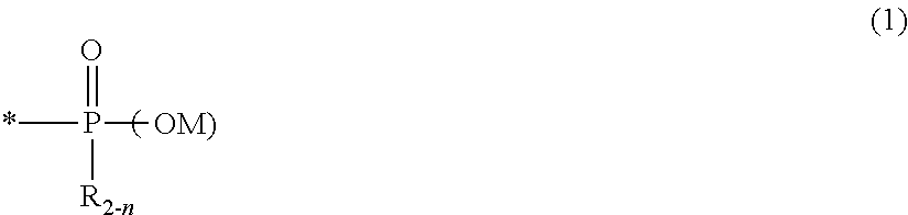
O=P([R2-n])([OM)])C
